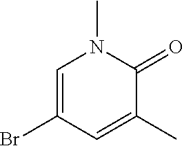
C1=C(Br)C=C(C)C(=O)N1C
